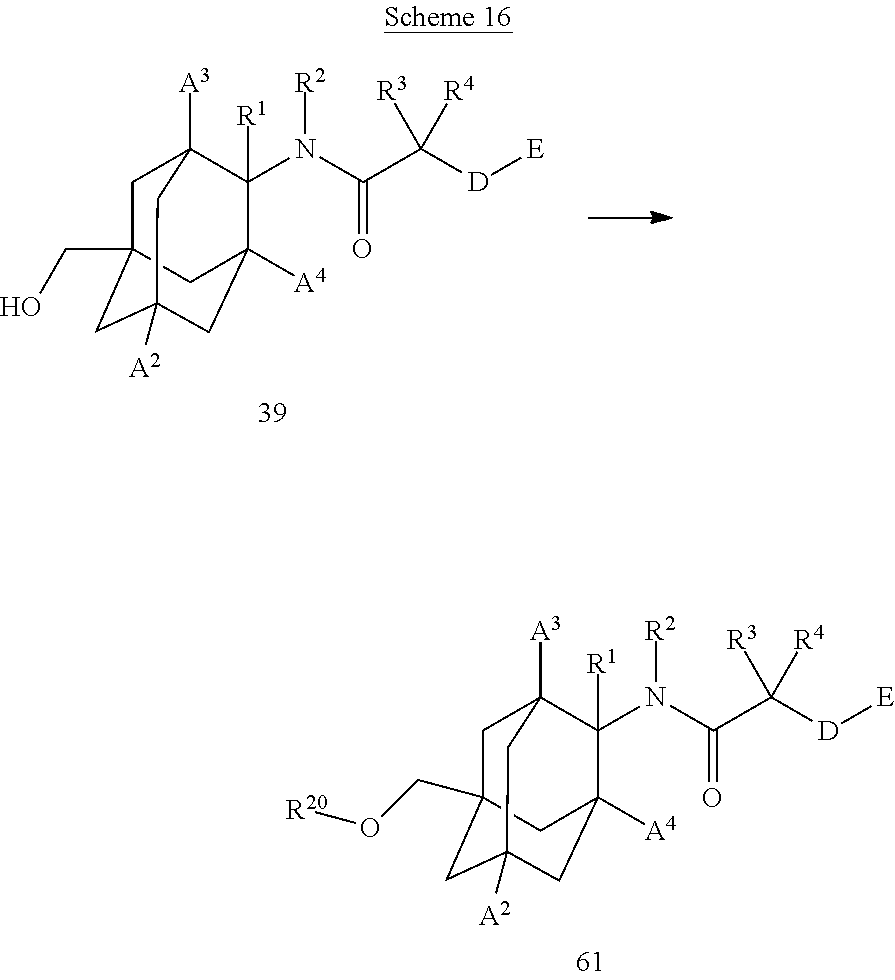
C1C2(CO)CC3([A2])CC([A4])(C([R1])(N([R2])C(C([D][E])([R3])[R4])=O)C1([A3])C3)C2.C1C2(CO[R20])CC3([A2])CC([A4])(C([R1])(N([R2])C(C([D][E])([R3])[R4])=O)C1([A3])C3)C2
